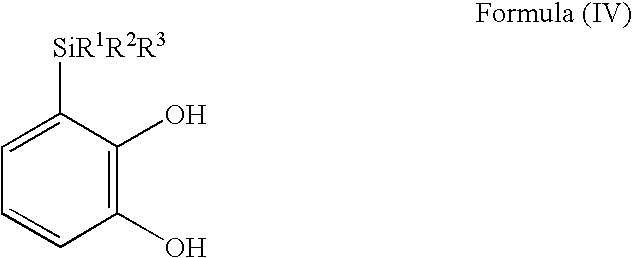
C1(O)=C(O)C([SiR1R2R3])=CC=C1
